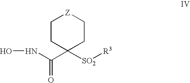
ONC(C1([SO2][R3])CC[Z]CC1)=O
